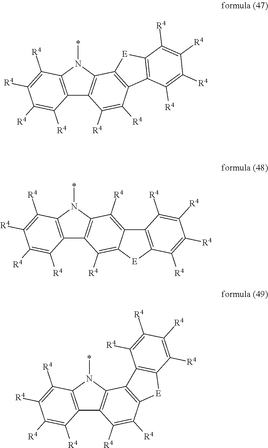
C12=C(N(*)C3=C1C([R4])=C([R4])C1=C3[E]C3=C1C([R4])=C([R4])C([R4])=C3[R4])C([R4])=C([R4])C([R4])=C2[R4].C12=C(N(*)C3=C1C([R4])=C1C(=C3[R4])C3=C([E]1)C([R4])=C([R4])C([R4])=C3[R4])C([R4])=C([R4])C([R4])=C2[R4].C12=C(N(*)C3=C1C([R4])=C([R4])C1=C3C3=C([E]1)C([R4])=C([R4])C([R4])=C3[R4])C([R4])=C([R4])C([R4])=C2[R4]
